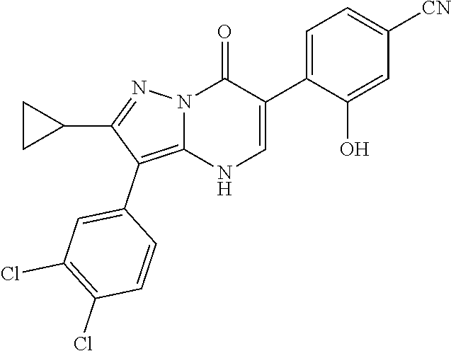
O=C1N2C(=C(C3=CC(Cl)=C(Cl)C=C3)C(C3CC3)=N2)NC=C1C1=CC=C([CN])C=C1O
